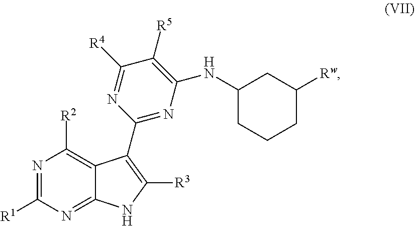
N1=C([R1])N=C2C(=C1[R2])C(C1=NC(NC3CCCC([Rw])C3)=C([R5])C([R4])=N1)=C([R3])N2
